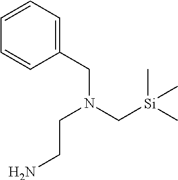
C1=CC=C(CN(CCN)C[Si](C)(C)C)C=C1
